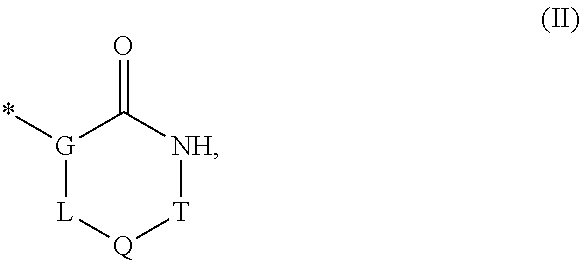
[G]1(*)[L][Q][T][NH]C1=O
